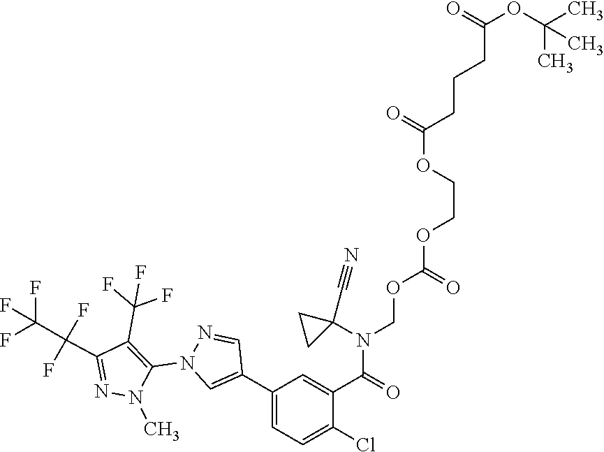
C1(C2=CN(C3=C(C(F)(F)F)C(C(F)(F)C(F)(F)F)=NN3C)N=C2)=CC=C(Cl)C(C(=O)N(C2(C#N)CC2)COC(OCCOC(CCCC(=O)OC(C)(C)C)=O)=O)=C1
